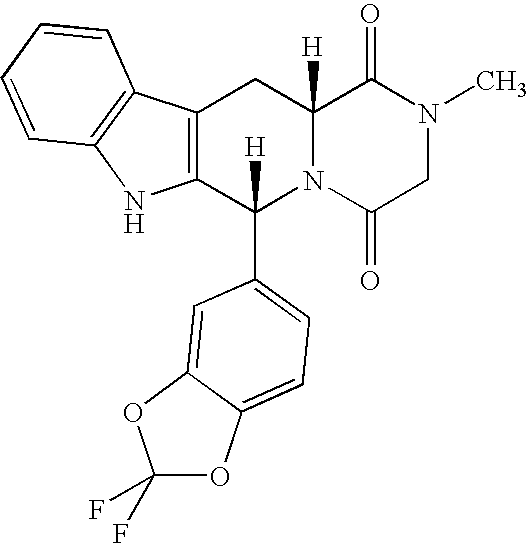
N12C([H])(CC3=C(C1([H])C1=CC=C4OC(F)(F)OC4=C1)NC1=C3C=CC=C1)C(=O)N(C)CC2=O
